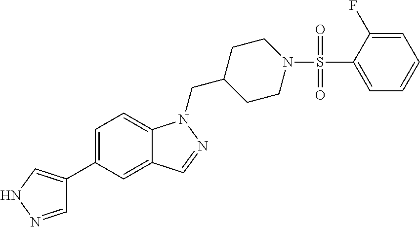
N1N=CC(C2=CC=C3C(=C2)C=NN3CC2CCN(S(C3=CC=CC=C3F)(=O)=O)CC2)=C1
